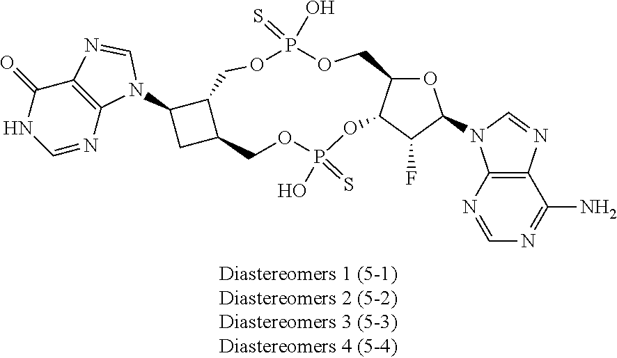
C1=NC2=C(C(=O)N1)N=CN2C1CC2C1COP(=S)(O)OCC1OC(N3C4=C(C(N)=NC=N4)N=C3)C(F)C1OP(O)(=S)OC2
